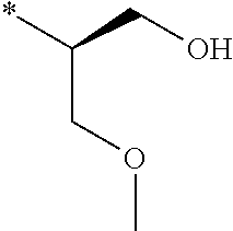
*C(CO)COC
